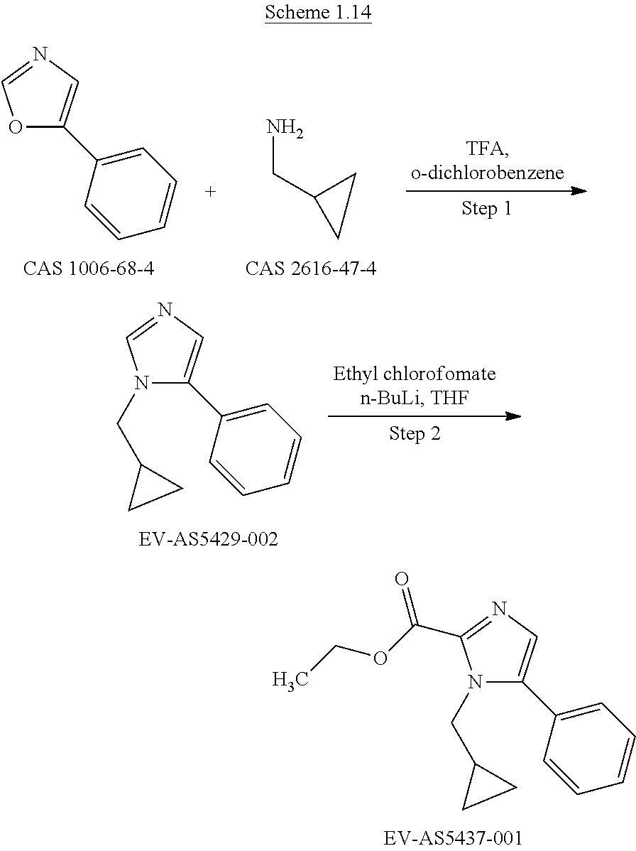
N1(CC2CC2)C(C2=CC=CC=C2)=CN=C1C(=O)OCC.O1C(C2=CC=CC=C2)=CN=C1.NCC1CC1.N1(CC2CC2)C(C2=CC=CC=C2)=CN=C1
